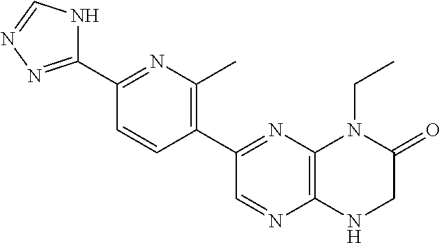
C12=C(N=C(C3=C(C)N=C(C4=NN=CN4)C=C3)C=N1)N(CC)C(=O)CN2
